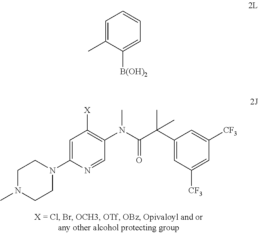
C1=C(C)C([B(OH)2])=CC=C1.C1N(C)CCN(C2=CC([X])=C(N(C(C(C3=CC([CF3])=CC([CF3])=C3)(C)C)=O)C)C=N2)C1
